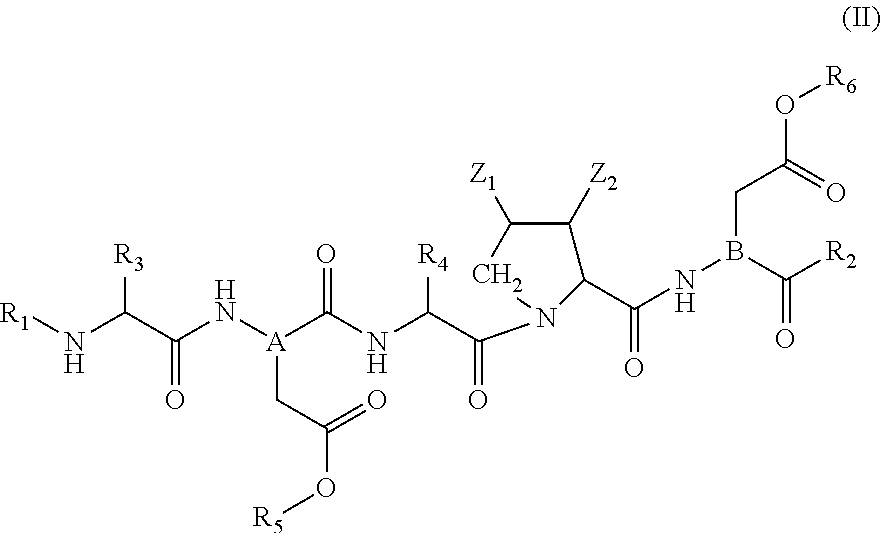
[R1]NC(C(N[A](C(NC(C(=O)N1CC([Z1])C([Z2])C1C(NB(C([R2])=O)CC(O[R6])=O)=O)[R4])=O)CC(O[R5])=O)=O)[R3]
